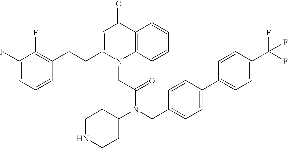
C1=C(CCC2=C(F)C(F)=CC=C2)N(CC(N(C2CCNCC2)CC2=CC=C(C3=CC=C(C(F)(F)F)C=C3)C=C2)=O)C2=C(C1=O)C=CC=C2
